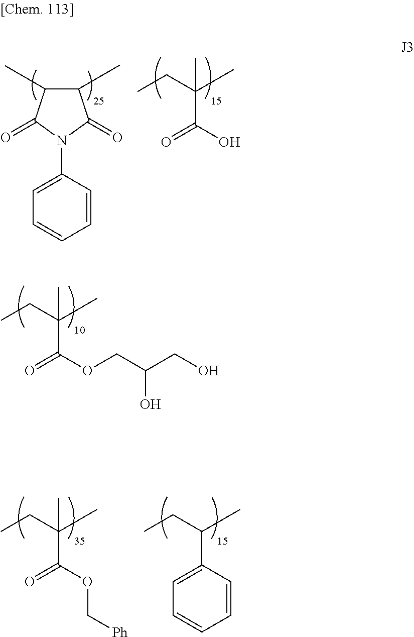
C1=CC(N2C(=O)C(C)C(C)C2=O)=CC=C1.C(C(=O)O)(C)(CC)C.C(C(=O)OCC(CO)O)(C)(CC)C.C(C(=O)OC[Ph])(C)(CC)C.C(C)(CC)C1=CC=CC=C1
